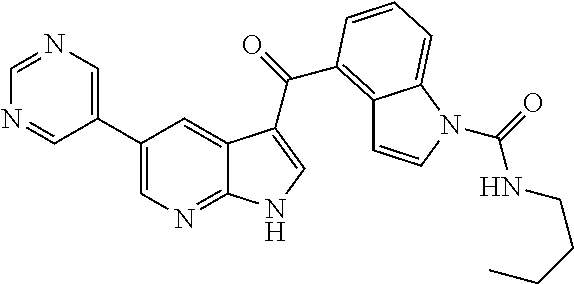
C1(C2=CN=CN=C2)=CN=C2C(=C1)C(C(=O)C1=C3C=CN(C(=O)NCCCC)C3=CC=C1)=CN2
